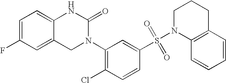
C12=CC(F)=CC=C1NC(=O)N(C1=C(Cl)C=CC(S(N3C4=C(CCC3)C=CC=C4)(=O)=O)=C1)C2
